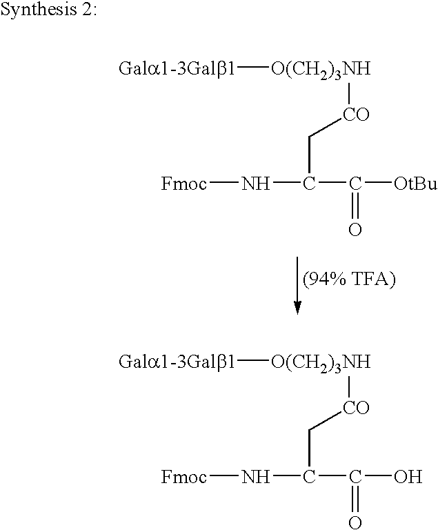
[Gala1-3Galb1][O(CH2)3NH][CO]CC(C([OtBu])=O)N[Fmoc].[Gala1-3Galb1][O(CH2)3NH][CO]CC(C(O)=O)N[Fmoc]
